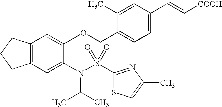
C12=C(C=C(N(C(C)C)S(=O)(=O)C3=NC(C)=CS3)C(OCC3=CC=C(C=C[COOH])C=C3C)=C1)CCC2
